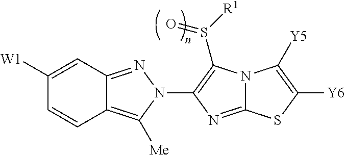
C12=C([Me])N(C3=C(S([R1])=O)N4C(=N3)SC([Y6])=C4[Y5])N=C1C=C([W1])C=C2
